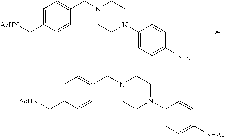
C1=C(C[AcHN])C=CC(CN2CCN(C3=CC=C(N)C=C3)CC2)=C1.C1=C(C[AcHN])C=CC(CN2CCN(C3=CC=C([NHAc])C=C3)CC2)=C1
